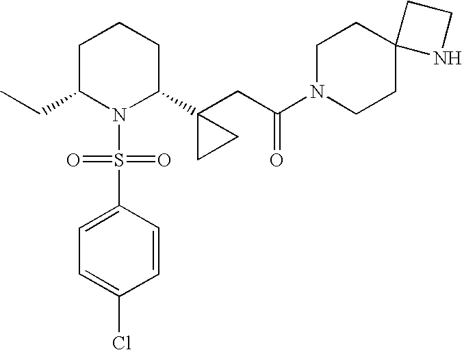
C1C(CC)N(S(=O)(=O)C2=CC=C(Cl)C=C2)C(C2(CC(=O)N3CCC4(CC3)NCC4)CC2)CC1
